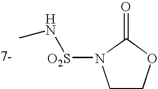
[O2S](NC)N1CCOC1=O
